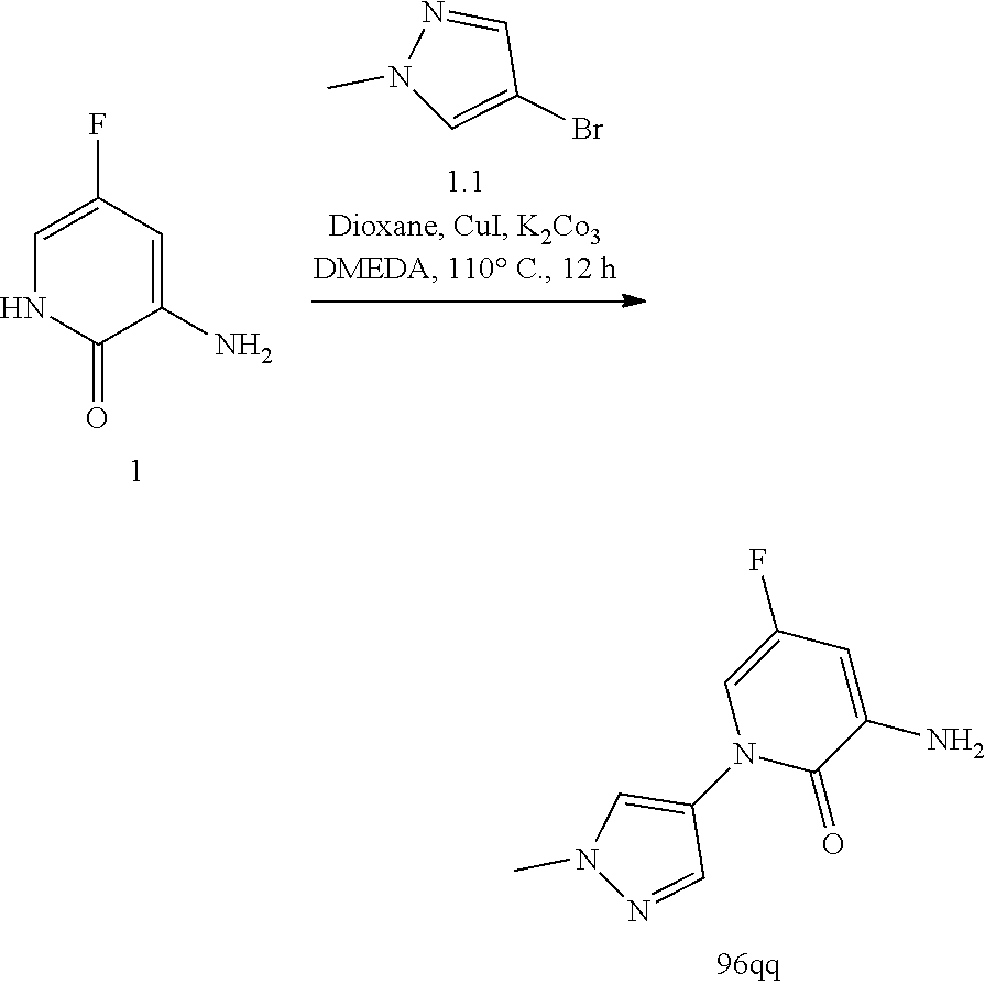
N1(C)N=CC(N2C(=O)C(N)=CC(F)=C2)=C1.C1=C(F)C=C(N)C(=O)N1.N1(C)C=C(Br)C=N1
